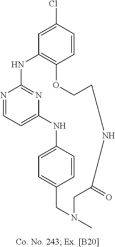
N1=CC=C2N=C1NC1=C(C=CC(Cl)=C1)OCCNC(=O)CN(C)CC1=CC=C(N2)C=C1
